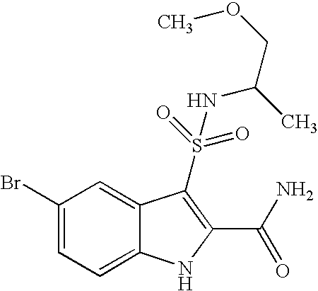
C1(Br)=CC=C2C(=C1)C(S(NC(COC)C)(=O)=O)=C(C(N)=O)N2
